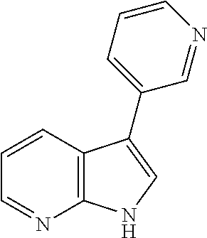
C12=C(C=CC=N1)C(C1=CC=CN=C1)=CN2
